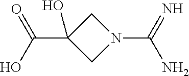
C1C(C(=O)O)(O)CN1C(N)=N
